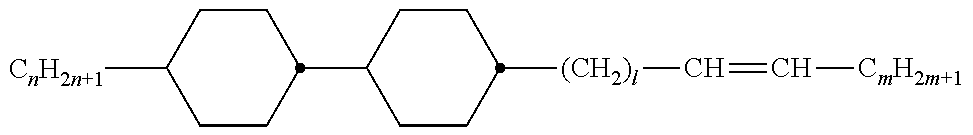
C1(C2CCC([CnH2n+1])CC2)CCC([(CH2)l]C=C[CmH2m+1])CC1
